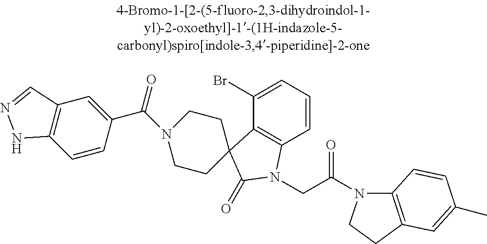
C1(Br)=CC=CC2=C1C1(C(=O)N2CC(N2C3=C(CC2)C=C(C)C=C3)=O)CCN(C(C2=CC3=C(C=C2)NN=C3)=O)CC1
